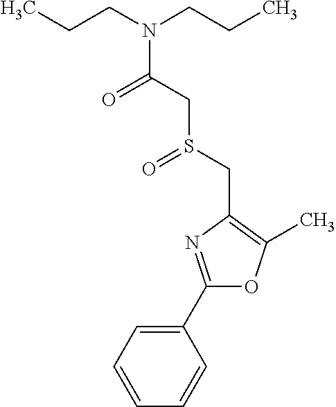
C1(C2=NC(CS(=O)CC(=O)N(CCC)CCC)=C(C)O2)=CC=CC=C1
